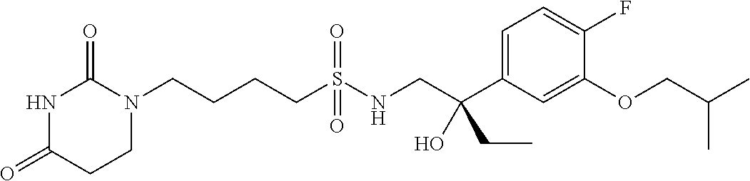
N1C(=O)CCN(CCCCS(NCC(C2=CC=C(F)C(OCC(C)C)=C2)(CC)O)(=O)=O)C1=O
